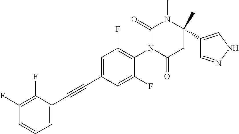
C1(F)=C(F)C(C#CC2=CC(F)=C(N3C(=O)CC(C4=CNN=C4)(C)N(C)C3=O)C(F)=C2)=CC=C1
